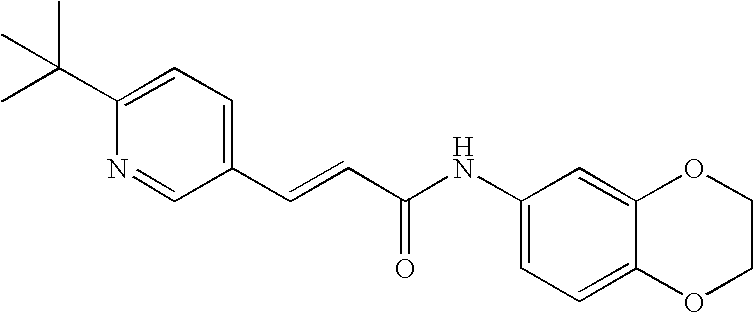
C1=C(C(C)(C)C)N=CC(C=CC(NC2=CC=C3C(=C2)OCCO3)=O)=C1
